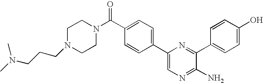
C1=C(C2=CC=C(C(N3CCN(CCCN(C)C)CC3)=O)C=C2)N=C(C2=CC=C(O)C=C2)C(N)=N1
